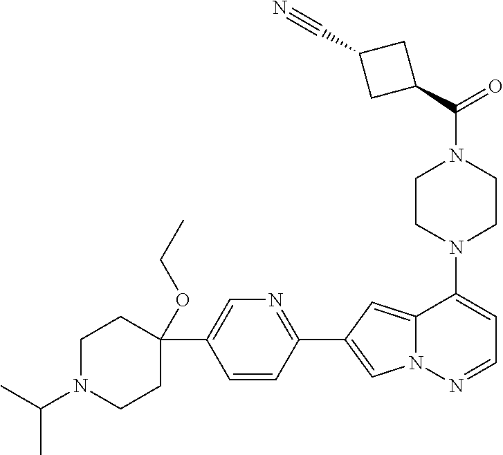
N1(C2=CC=NN3C2=CC(C2=NC=C(C4(OCC)CCN(C(C)C)CC4)C=C2)=C3)CCN(C(=O)C2CC(C#N)C2)CC1
